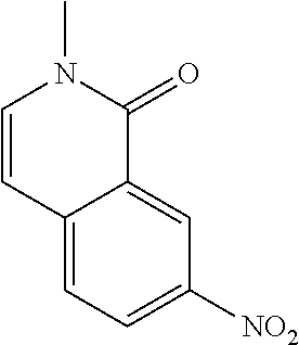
C12=CC=C([NO2])C=C1C(=O)N(C)C=C2
